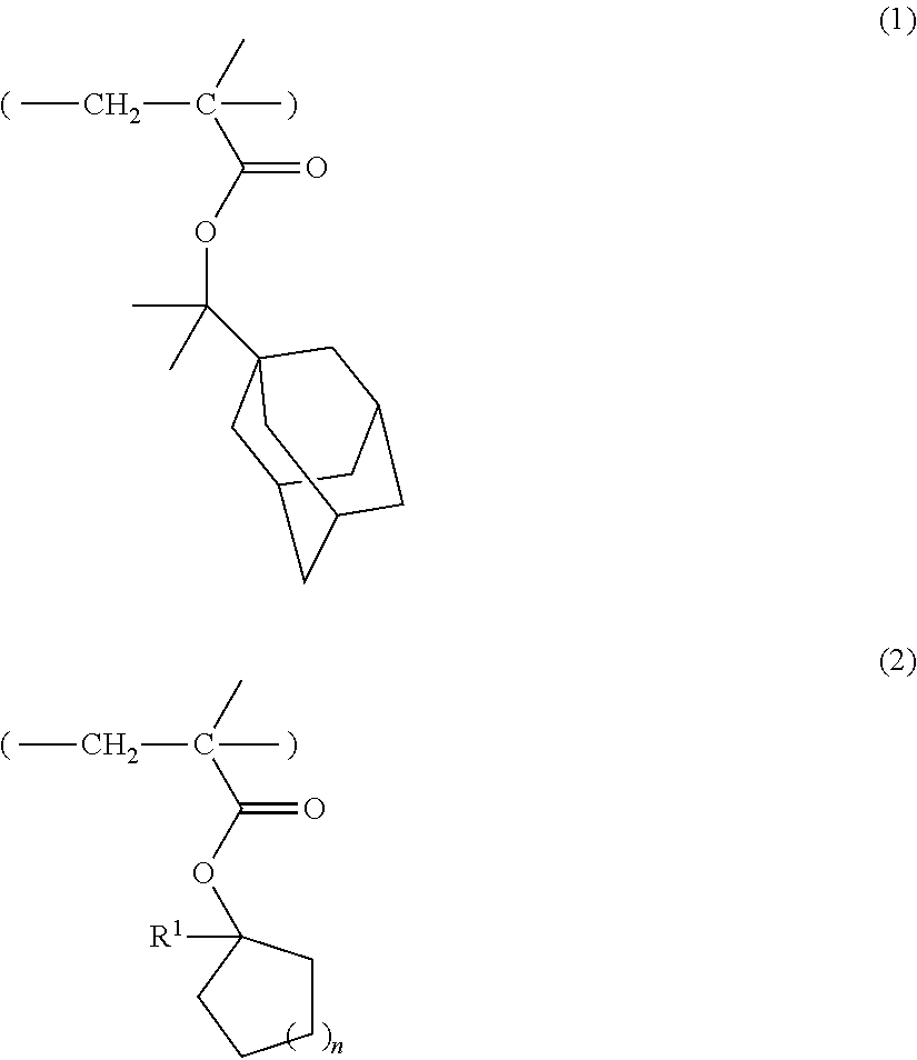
CC(C(OC(C)(C)C12CC3CC(CC(C1)C3)C2)=O)(C)CC.CC(C(OC1([R1])CCCC1)=O)(C)CC
